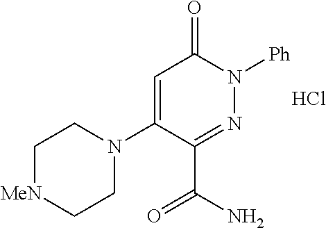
C(C1=NN([Ph])C(=O)C=C1N1CC[MeN]CC1)(N)=O.Cl
